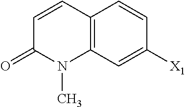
C12=C(C=C([X1])C=C1)N(C)C(=O)C=C2
